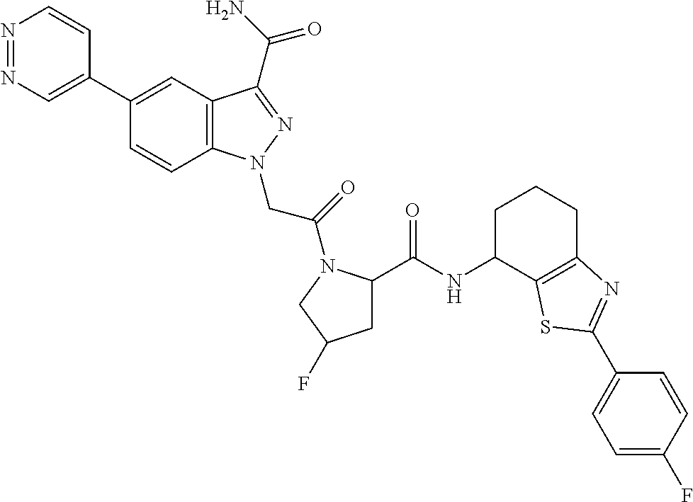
N1=NC=C(C2=CC3=C(C=C2)N(CC(=O)N2C(C(=O)NC4C5=C(CCC4)N=C(C4=CC=C(F)C=C4)S5)CC(F)C2)N=C3C(N)=O)C=C1
